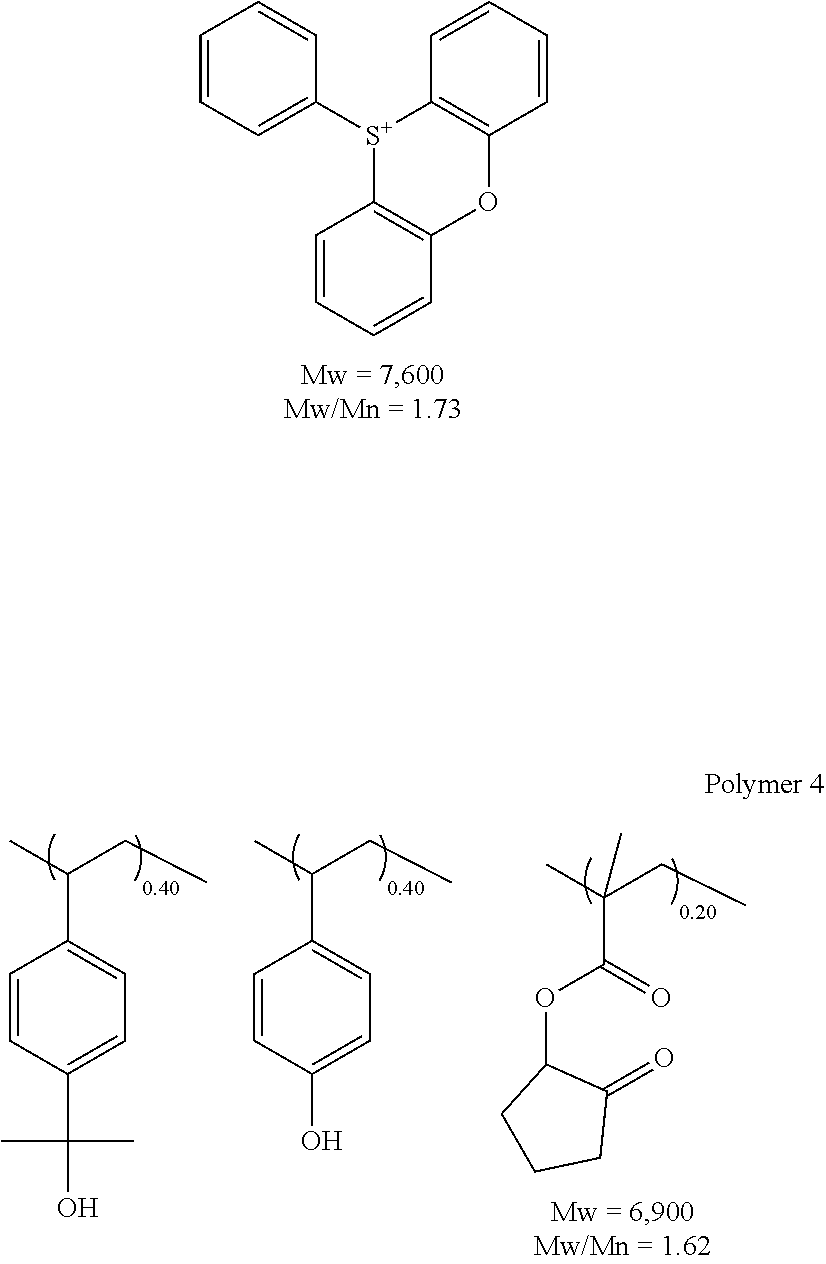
C1=CC=C([S+]2C3=C(C=CC=C3)OC3=C2C=CC=C3)C=C1.C(C(OC1C(=O)CCC1)=O)(C)(CC)C.C(C)(C1=CC=C(C(O)(C)C)C=C1)CC.C(C)(C1=CC=C(O)C=C1)CC
